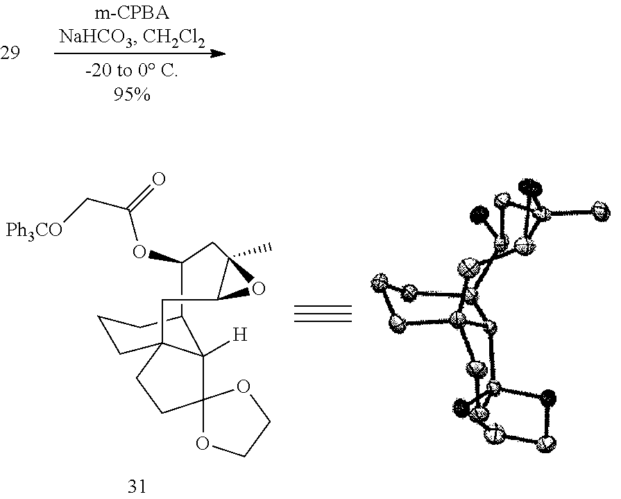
C12C(C)(CC(OC(=O)C[Ph3CO])C3C4([H])C5(OCCO5)CCC4(CCC3)C1)O2
